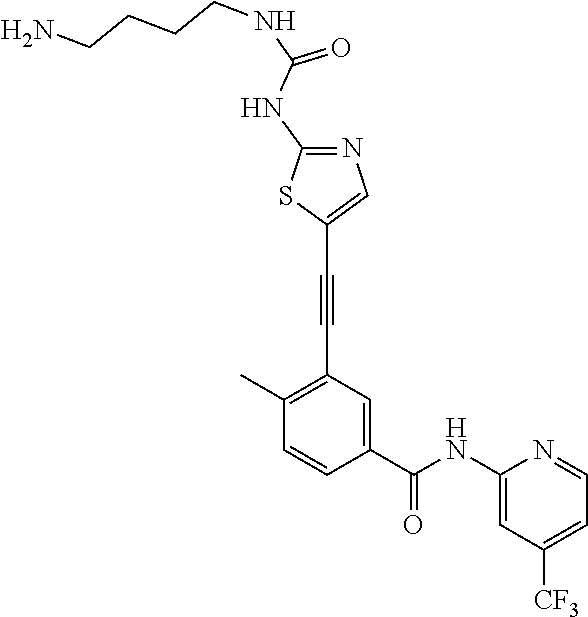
C1(C)=C(C#CC2=CN=C(NC(=O)NCCCCN)S2)C=C(C(NC2=CC([CF3])=CC=N2)=O)C=C1
